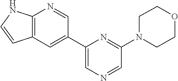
C1=C(C2=CC3=C(N=C2)NC=C3)N=C(N2CCOCC2)C=N1
